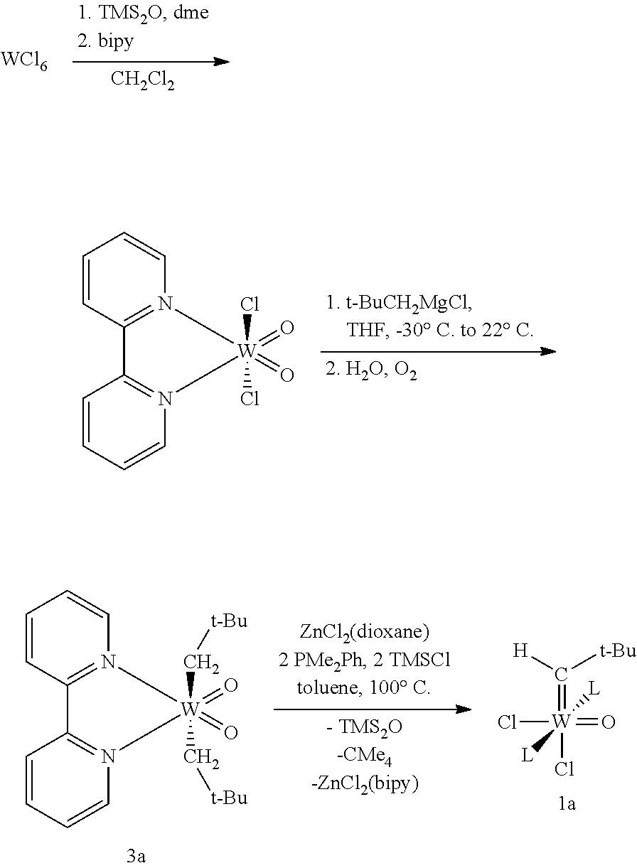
[CH2Cl2].[WCl6].C1=CC2=N(C=C1)[W](=O)(=O)(Cl)(Cl)N1=C2C=CC=C1.C1=CC2=N(C=C1)[W](=O)(=O)(C[t-Bu])(C[t-Bu])N1=C2C=CC=C1.C(=[W](=O)(Cl)(Cl)([L])[L])([H])[t-Bu]
